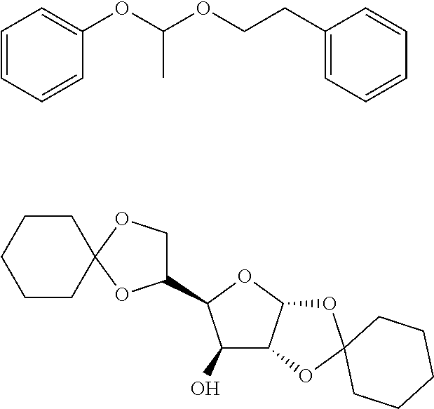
C1=CC=CC(OC(C)OCCC2=CC=CC=C2)=C1.C1CC2(CCC1)OC(C1C(O)C3C(O1)OC1(O3)CCCCC1)CO2
